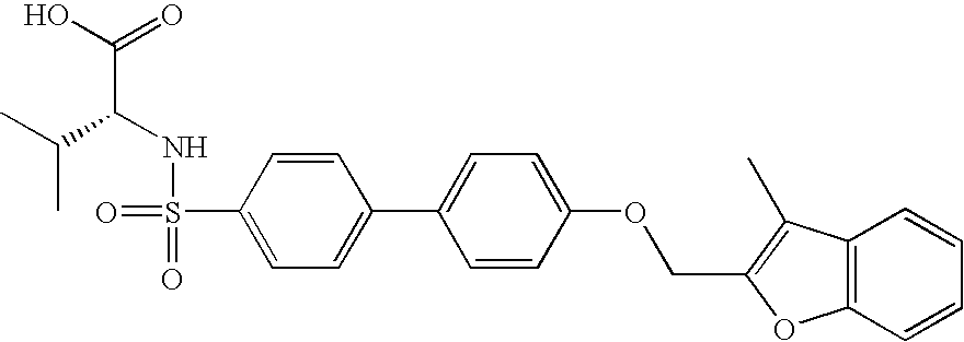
OC(=O)C(NS(=O)(=O)C1=CC=C(C2=CC=C(OCC3=C(C)C4=C(O3)C=CC=C4)C=C2)C=C1)C(C)C
